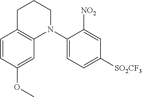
C1=CC(OC)=CC2=C1CCCN2C1=CC=C([SO2CF3])C=C1[NO2]
